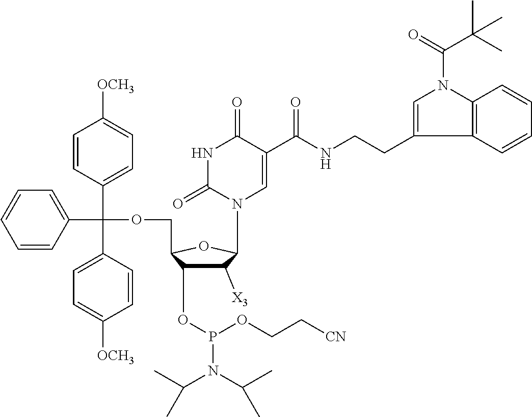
C1([X3])C(OP(N(C(C)C)C(C)C)OCC[CN])C(COC(C2=CC=CC=C2)(C2=CC=C([OCH3])C=C2)C2=CC=C([OCH3])C=C2)OC1N1C=C(C(NCCC2=CN(C(=O)C(C)(C)C)C3=C2C=CC=C3)=O)C(=O)NC1=O
